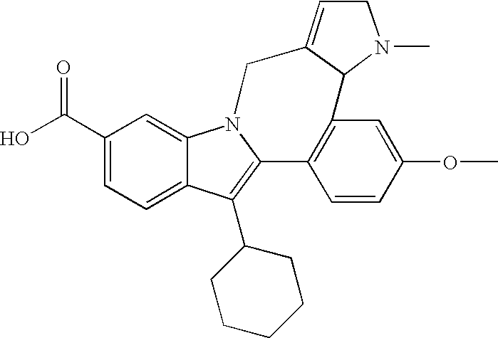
C1(C(O)=O)=CC=C2C(=C1)N1C(=C2C2CCCCC2)C2=C(C=C(OC)C=C2)C2N(C)CC=C2C1
